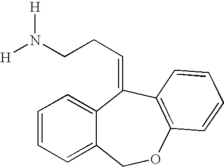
C1=CC=C2C(=C1)C(=CCCN([H])[H])C1=C(OC2)C=CC=C1
